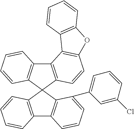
C12=C(C3(C4=C1C=CC=C4)C1=C(C4=C3C(C3=CC=CC(Cl)=C3)=CC=C4)C=CC=C1)C=CC1=C2C2=C(O1)C=CC=C2
